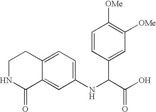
C1(NC(C(O)=O)C2=CC([OMe])=C([OMe])C=C2)=CC=C2C(=C1)C(=O)NCC2
